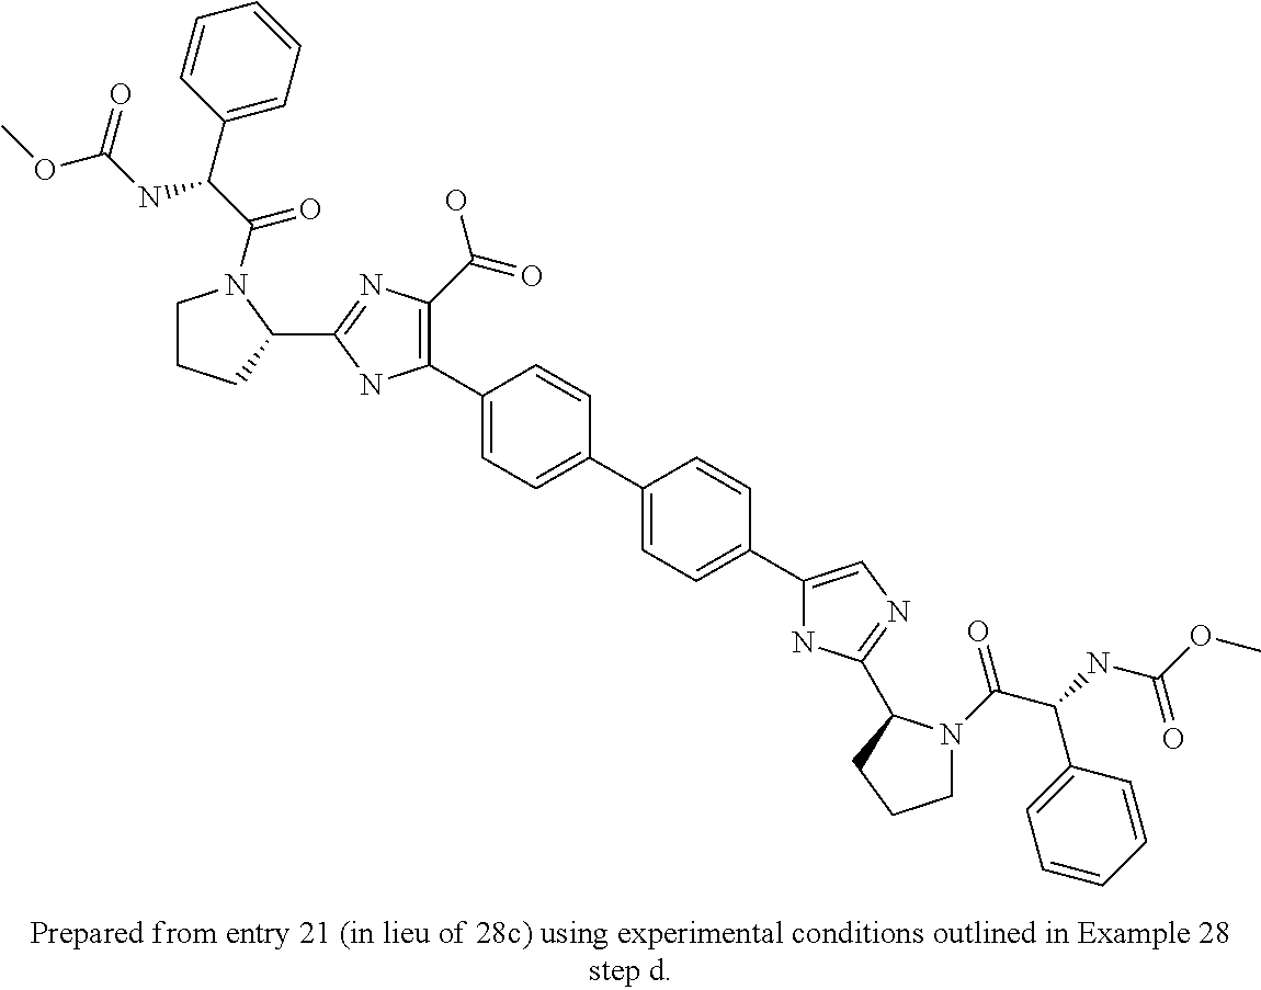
C1(C2=CC=C(C3=CC=C(C4=CN=C(C5N(C(=O)C(C6=CC=CC=C6)NC(=O)OC)CCC5)N4)C=C3)C=C2)=C(C(=O)O)N=C(C2N(C(C(NC(=O)OC)C3=CC=CC=C3)=O)CCC2)N1
